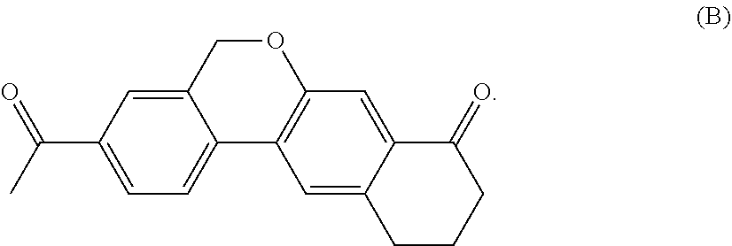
C12=CC=C(C(C)=O)C=C1COC1=C2C=C2C(=C1)C(=O)CCC2
